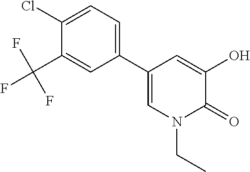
C1(Cl)=CC=C(C2=CN(CC)C(=O)C(O)=C2)C=C1C(F)(F)F
